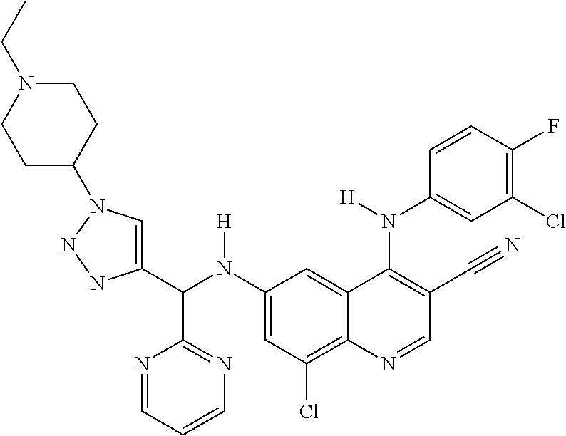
C1(N(C(C2=CN(C3CCN(CC)CC3)NN2)C2=NC=CC=N2)[H])=CC(Cl)=C2C(=C1)C(N(C1=CC(Cl)=C(F)C=C1)[H])=C(C#N)C=N2
